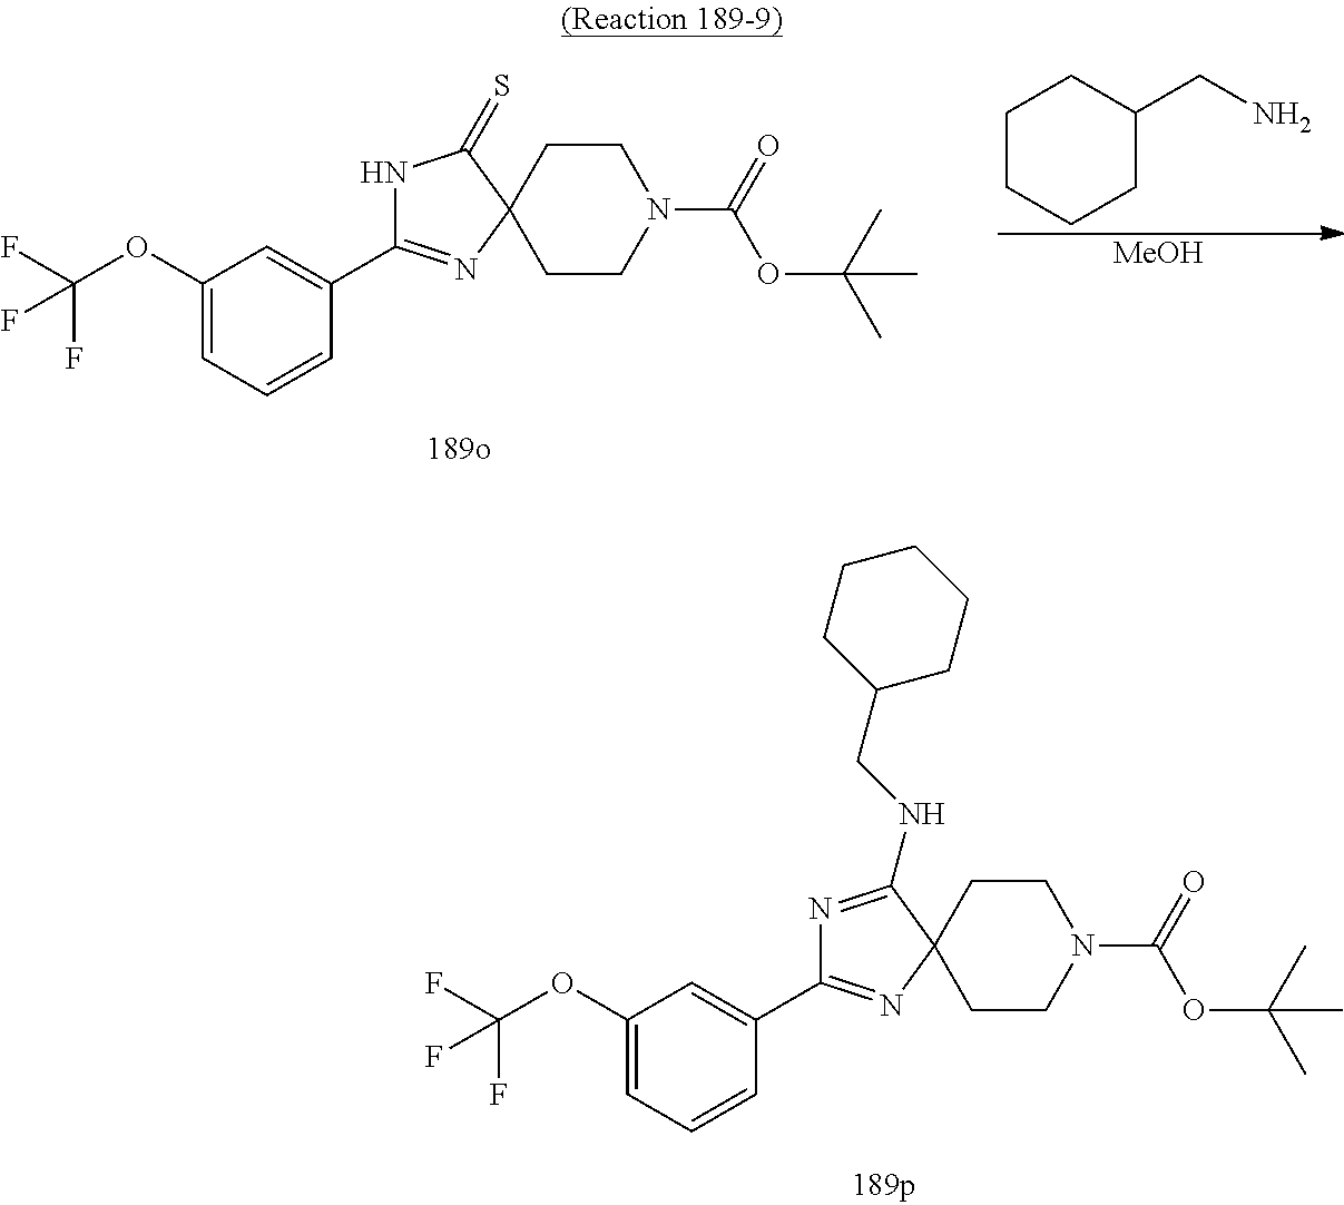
C1(OC(F)(F)F)=CC=CC(C2=NC3(C(=S)N2)CCN(C(=O)OC(C)(C)C)CC3)=C1.C1CCCC(CN)C1.[MeOH].C1(OC(F)(F)F)=CC=CC(C2=NC3(C(NCC4CCCCC4)=N2)CCN(C(=O)OC(C)(C)C)CC3)=C1
